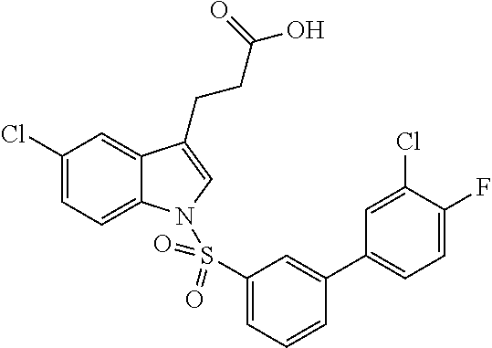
C1(Cl)=CC=C2C(=C1)C(CCC(O)=O)=CN2S(C1=CC=CC(C2=CC=C(F)C(Cl)=C2)=C1)(=O)=O
